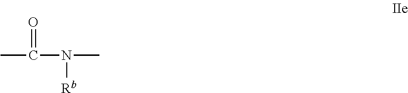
O=C(C)N(C)[Rb]
